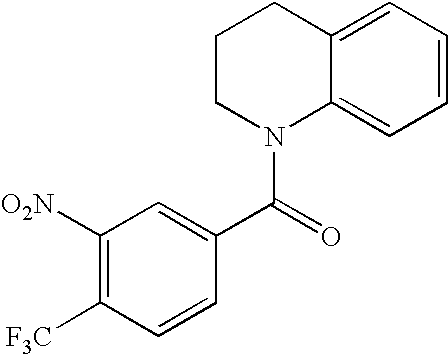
C1CN(C(C2=CC([O2N])=C([F3C])C=C2)=O)C2=CC=CC=C2C1
